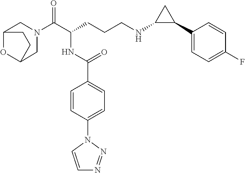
C1N(C(C(CCCNC2C(C3=CC=C(F)C=C3)C2)NC(C2=CC=C(N3C=CN=N3)C=C2)=O)=O)CC2OC1CC2
